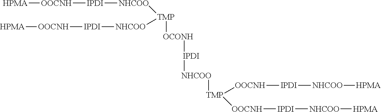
[HPMA][OOCNH][IPDI][NHCOO][TMP]([NHCOO][IPDI][OOCNH][HPMA])[OCONH][IPDI][NHCOO][TMP]([OOCNH][IPDI][NHCOO][HPMA])[OOCNH][IPDI][NHCOO][HPMA]
